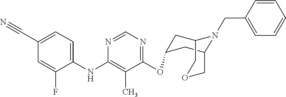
C1=C(C#N)C=C(F)C(NC2=C(C)C(OC3CC4N(CC5=CC=CC=C5)C(C3)COC4)=NC=N2)=C1
